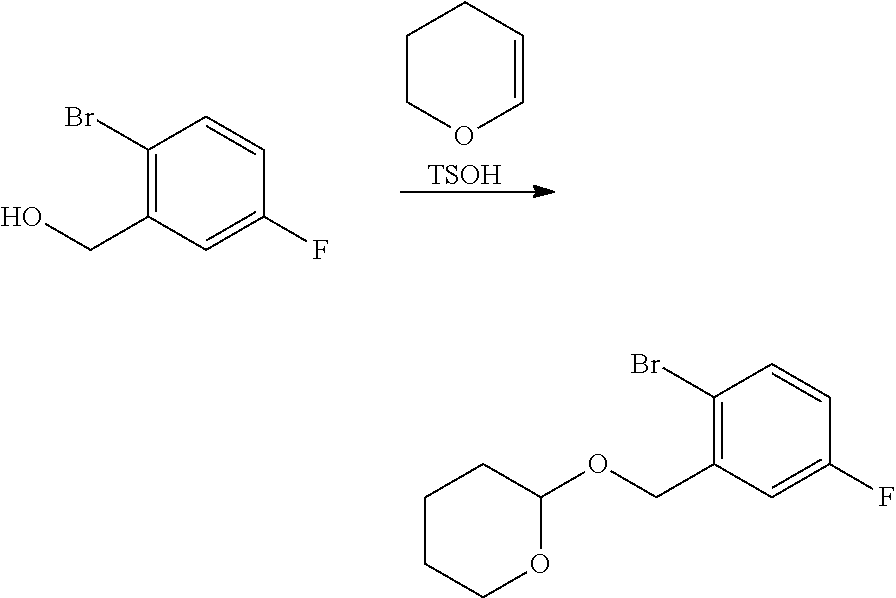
C1COC=CC1.[TSOH].C1(Br)=C(CO)C=C(F)C=C1.C1(Br)=C(COC2CCCCO2)C=C(F)C=C1
